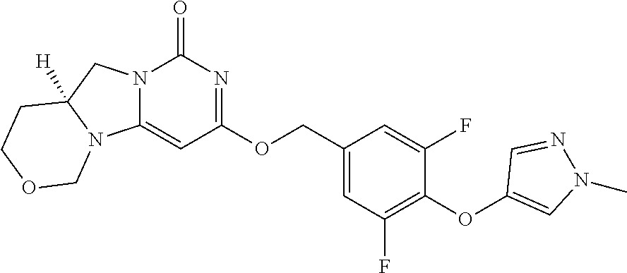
O(C1=C(F)C=C(COC2=NC(=O)N3C(=C2)N2C([H])(C3)CCOC2)C=C1F)C1=CN(C)N=C1
